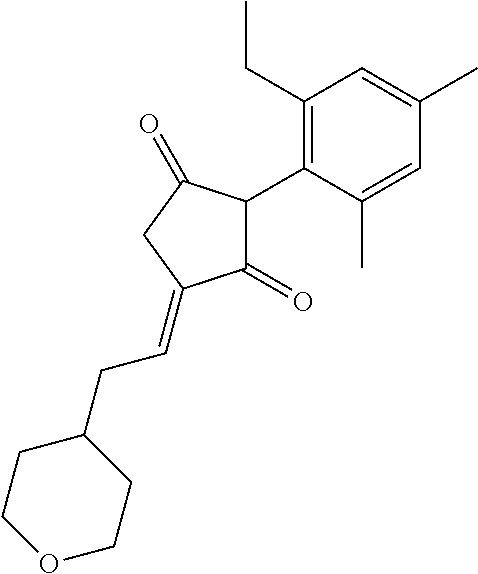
C1(=O)C(C2=C(CC)C=C(C)C=C2C)C(=O)CC1=CCC1CCOCC1
